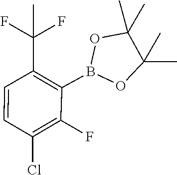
C1(B2OC(C)(C)C(C)(C)O2)=C(C(F)(C)F)C=CC(Cl)=C1F
